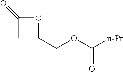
C1(COC([n-Pr])=O)OC(=O)C1
